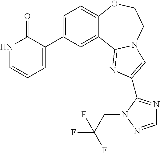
C1=C(C2=CC=CNC2=O)C=C2C(=C1)OCCN1C2=NC(C2=NC=NN2CC(F)(F)F)=C1
